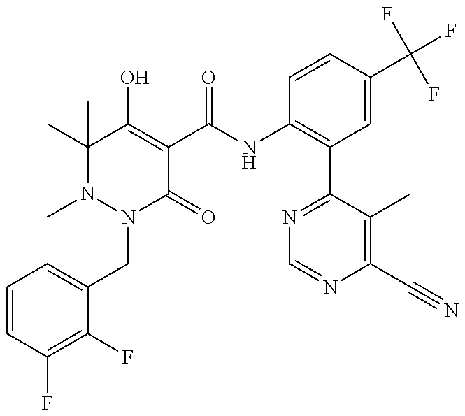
N1(C)N(CC2=CC=CC(F)=C2F)C(=O)C(C(NC2=C(C3=NC=NC(C#N)=C3C)C=C(C(F)(F)F)C=C2)=O)=C(O)C1(C)C
